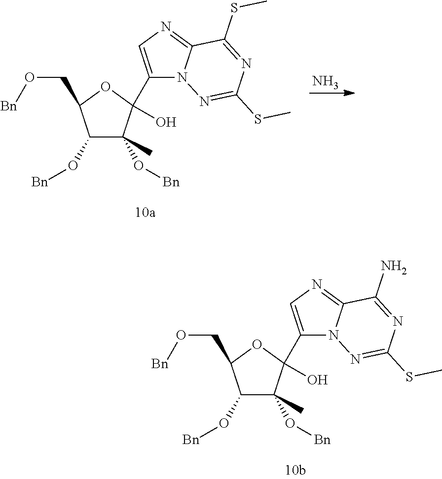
C1(O[Bn])C(C)(O[Bn])C(C2=CN=C3N2N=C(SC)N=C3N)(O)OC1CO[Bn].C1(O[Bn])C(C)(O[Bn])C(C2=CN=C3N2N=C(SC)N=C3SC)(O)OC1CO[Bn].N
